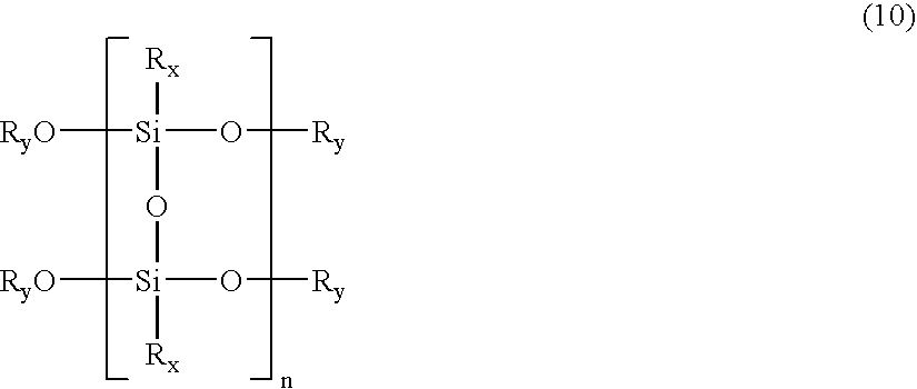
[RyO][Si](O[Ry])([Rx])O[Si](O[Ry])([RyO])[Rx]
